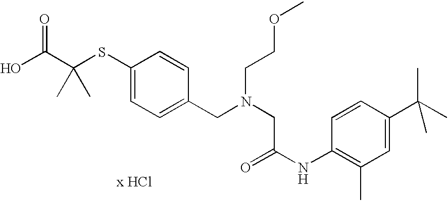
C1=C(SC(C(O)=O)(C)C)C=CC(CN(CC(NC2=C(C)C=C(C(C)(C)C)C=C2)=O)CCOC)=C1
